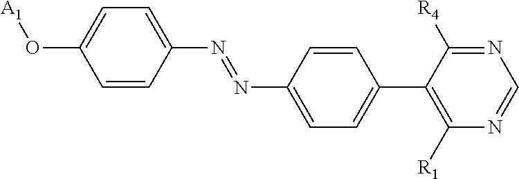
O(C1=CC=C(N=NC2=CC=C(C3=C([R1])N=CN=C3[R4])C=C2)C=C1)[A1]
